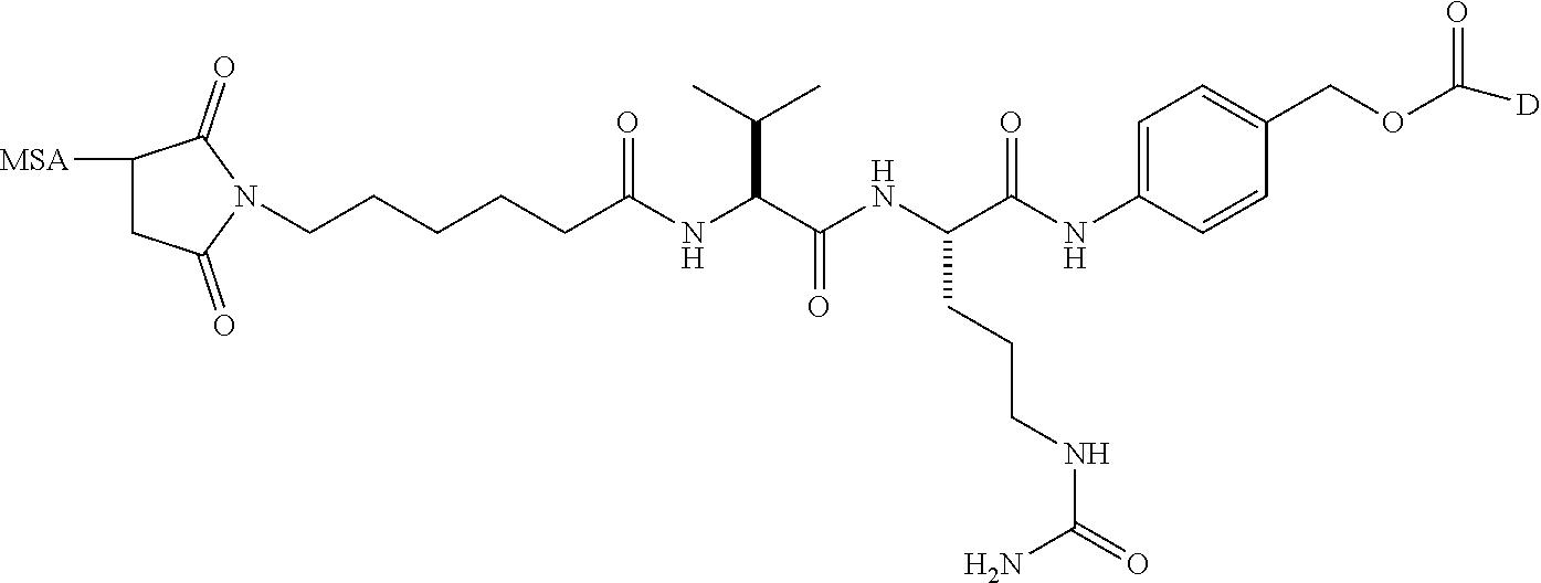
C1([MSA])CC(=O)N(CCCCCC(NC(C(NC(C(NC2=CC=C(COC(=O)[D])C=C2)=O)CCCNC(=O)N)=O)C(C)C)=O)C1=O
